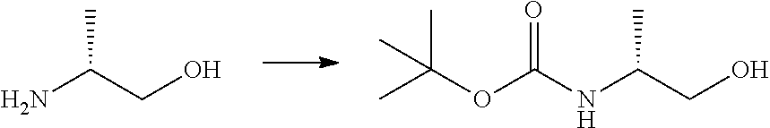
CC(CO)N.CC(CO)NC(OC(C)(C)C)=O
